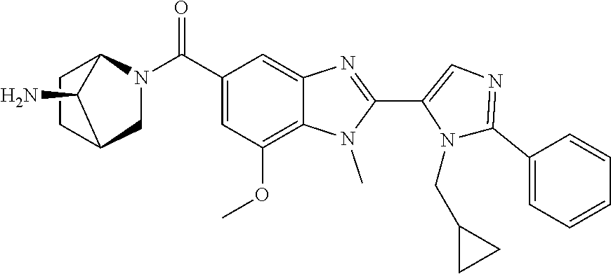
N1=C(C2=CC=CC=C2)N(CC2CC2)C(C2=NC3=CC(C(N4CC5CCC4C5N)=O)=CC(OC)=C3N2C)=C1
